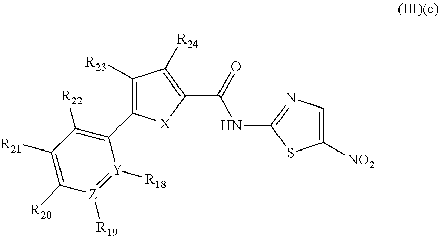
C1(C(=O)NC2=NC=C([NO2])S2)=C([R24])C([R23])=C(C2=C([R22])C([R21])=C([R20])[Z]([R19])=[Y]2[R18])[X]1
